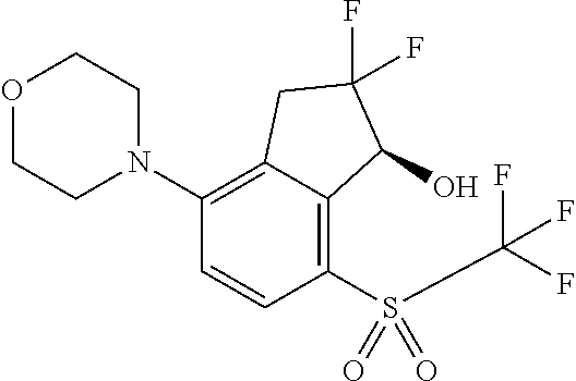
C1(S(=O)(C(F)(F)F)=O)=C2C(=C(N3CCOCC3)C=C1)CC(F)(F)C2O
